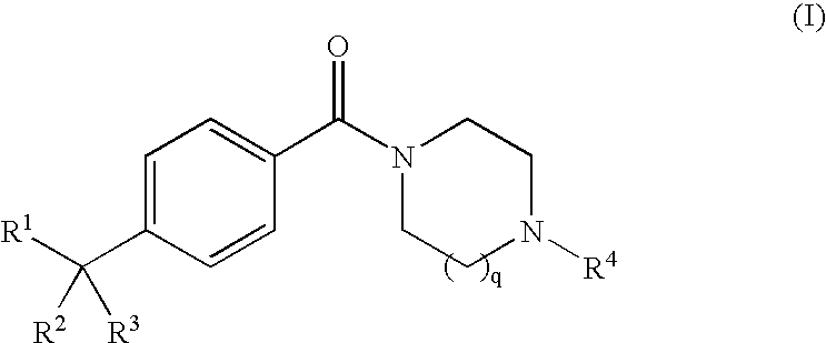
O=C(N1CCN([R4])CC1)C1=CC=C(C([R1])([R2])[R3])C=C1
